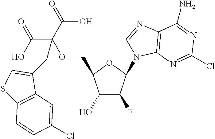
C1(O)C(F)C(N2C3=C(C(N)=NC(Cl)=N3)N=C2)OC1COC(CC1=CSC2=C1C=C(Cl)C=C2)(C(O)=O)C(=O)O
